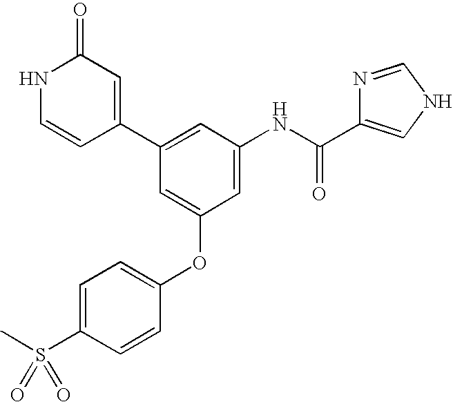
C1(C2=CC(NC(C3=CNC=N3)=O)=CC(OC3=CC=C(S(C)(=O)=O)C=C3)=C2)=CC(=O)NC=C1
